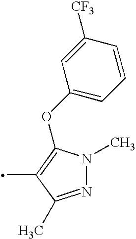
N1=C(C)C(C)=C(OC2=CC=CC([CF3])=C2)N1C
